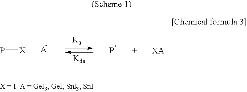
P[X].P
